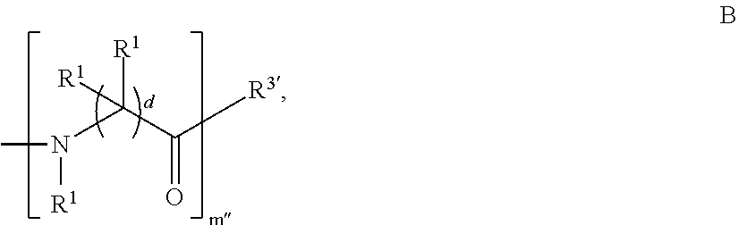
N(C([R1])([R1])C([R3])=O)(C)[R1]
